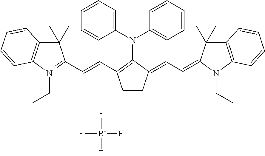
C1CC(=CC=C2C(C)(C)C3=C(N2CC)C=CC=C3)C(N(C2=CC=CC=C2)C2=CC=CC=C2)=C1C=CC1=[N+](CC)C2=C(C1(C)C)C=CC=C2.[B-](F)(F)(F)F
